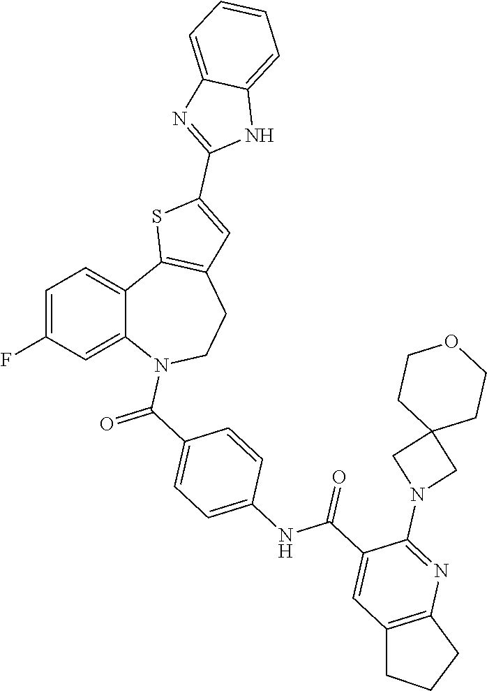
C1=C(F)C=C2C(=C1)C1=C(CCN2C(C2=CC=C(NC(C3=CC4=C(N=C3N3CC5(C3)CCOCC5)CCC4)=O)C=C2)=O)C=C(C2=NC3=CC=CC=C3N2)S1
